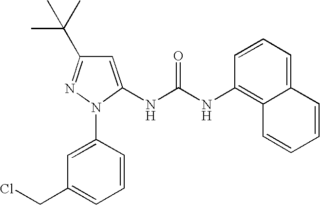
C1=C(NC(NC2=C3C(=CC=C2)C=CC=C3)=O)N(C2=CC(CCl)=CC=C2)N=C1C(C)(C)C
